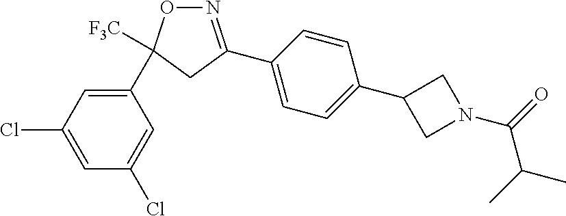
N1=C(C2=CC=C(C3CN(C(C(C)C)=O)C3)C=C2)CC([F3C])(C2=CC(Cl)=CC(Cl)=C2)O1
